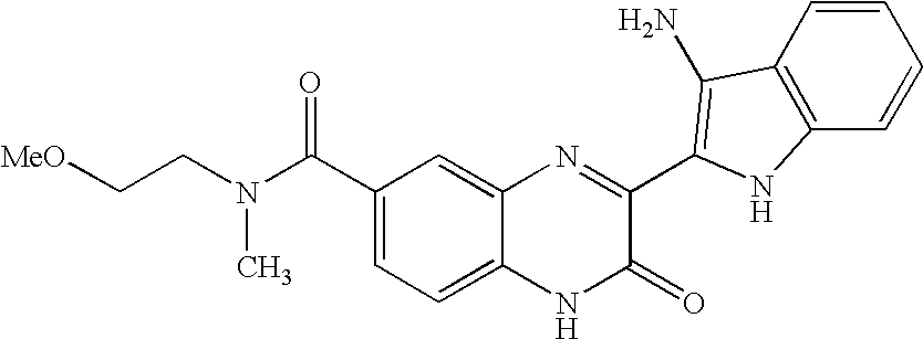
C1=C2C(=CC(C(N(CC[MeO])C)=O)=C1)N=C(C1=C(N)C3=C(C=CC=C3)N1)C(=O)N2
